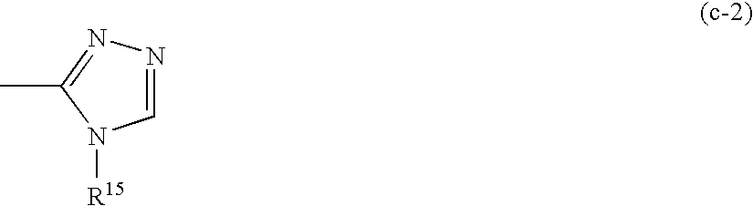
C1=NN=C(C)N1[R15]
